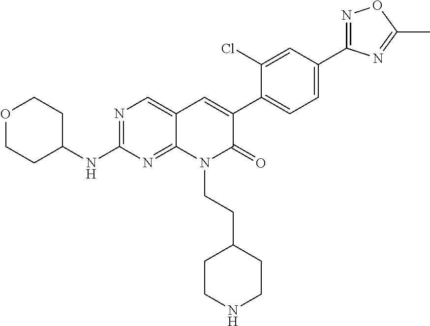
N1=C(C2=CC=C(C3=CC4=CN=C(NC5CCOCC5)N=C4N(CCC4CCNCC4)C3=O)C(Cl)=C2)N=C(C)O1
